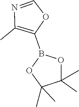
C1(C)(C)OB(C2=C(C)N=CO2)OC1(C)C
